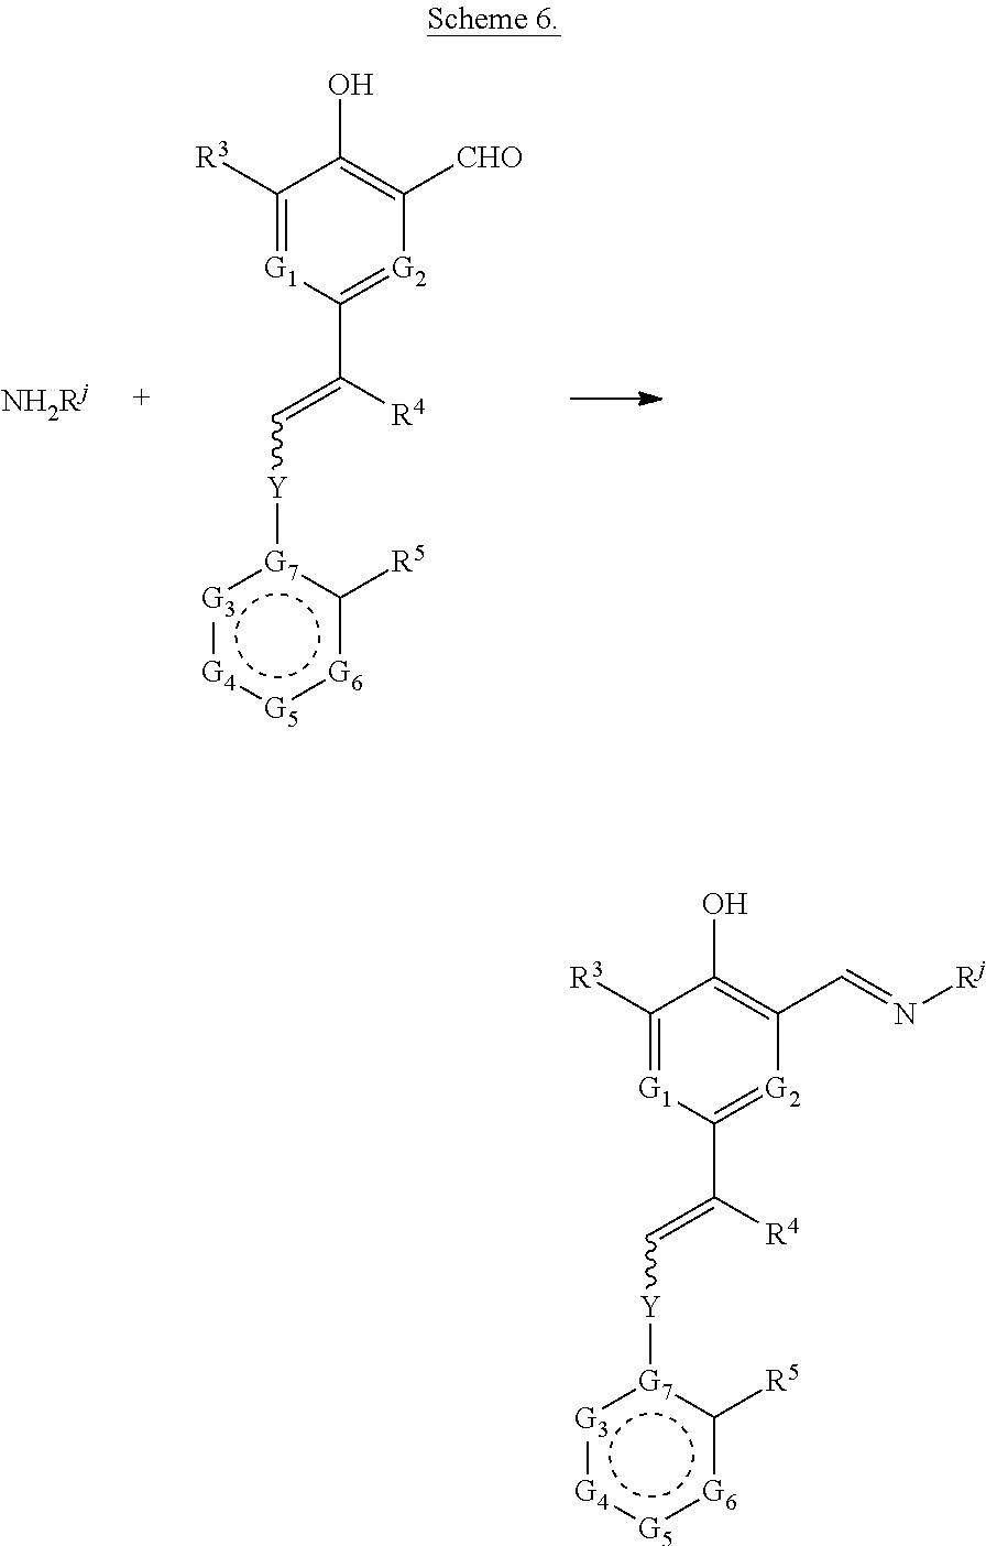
C1([R3])=[G1]C(C([R4])=C[Y][G7]2:[G3]:[G4]:[G5]:[G6]c2[R5])=[G2]C([CHO])=C1O.C1([R3])=[G1]C(C([R4])=C[Y][G7]2:[G3]:[G4]:[G5]:[G6]c2[R5])=[G2]C(C=N[Rj])=C1O
